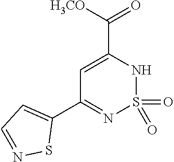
O=S1(=O)NC(C(=O)[H3CO])=CC(C2=CC=NS2)=N1
